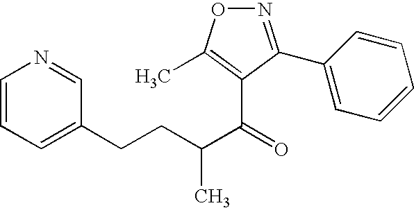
N1=C(C2=CC=CC=C2)C(C(=O)C(CCC2=CC=CN=C2)C)=C(C)O1
